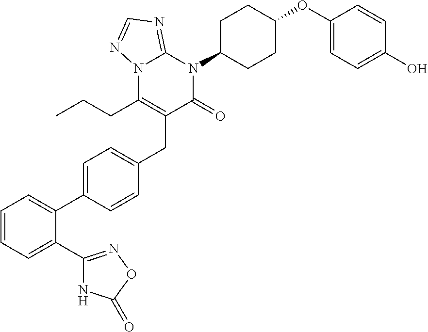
C(C1=C(CCC)N2C(=NC=N2)N(C2CCC(OC3=CC=C(O)C=C3)CC2)C1=O)C1=CC=C(C2=CC=CC=C2C2=NOC(=O)N2)C=C1
